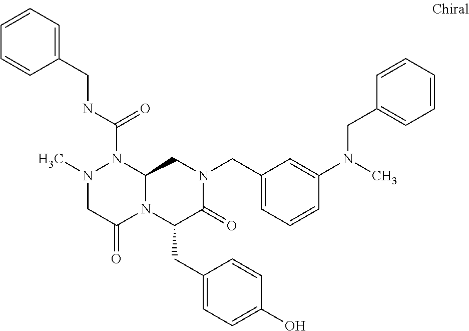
N(C(=O)N1N(C)CC(=O)N2C1CN(CC1=CC=CC(N(C)CC3=CC=CC=C3)=C1)C(=O)C2CC1=CC=C(O)C=C1)CC1=CC=CC=C1
